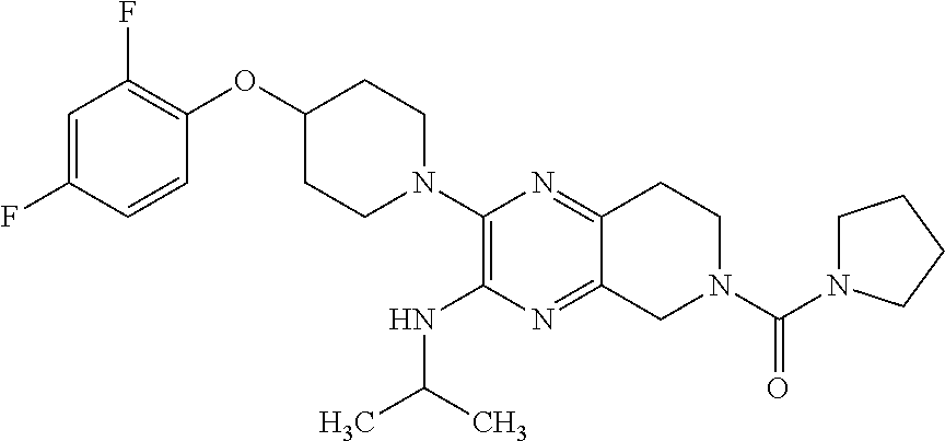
C1=C(F)C=CC(OC2CCN(C3=C(NC(C)C)N=C4C(=N3)CCN(C(N3CCCC3)=O)C4)CC2)=C1F
